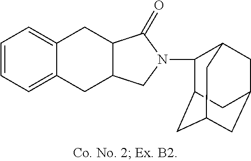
C12=CC=CC=C1CC1C(C2)C(=O)N(C2C3CC4CC(CC2C4)C3)C1
